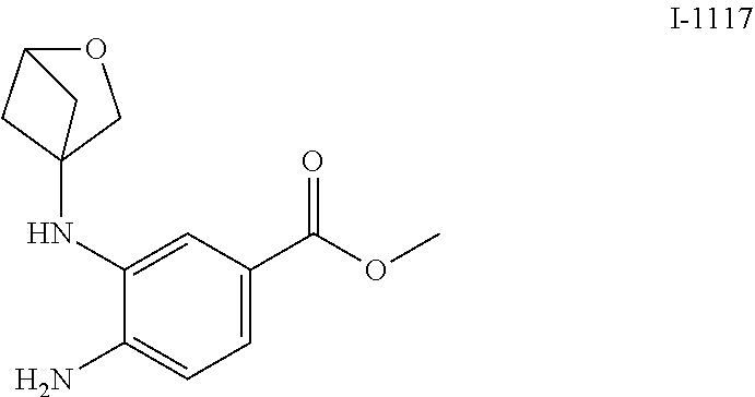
O(C)C(C1=CC=C(N)C(NC23CC(OC2)C3)=C1)=O
